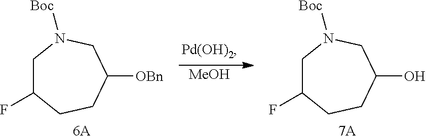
[MeOH].C1C(F)CCC([OBn])CN1[Boc].[6A].C1C(F)CCC(O)CN1[Boc].[7A]
